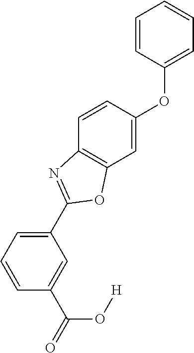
C1=C(C(O[H])=O)C=CC=C1C1=NC2=C(C=C(OC3=CC=CC=C3)C=C2)O1
